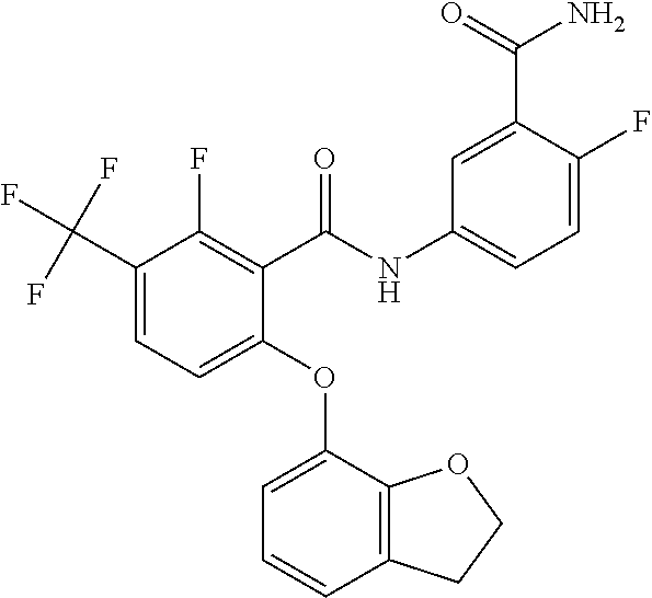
C1(OC2=CC=CC3=C2OCC3)=CC=C(C(F)(F)F)C(F)=C1C(NC1=CC=C(F)C(C(N)=O)=C1)=O
